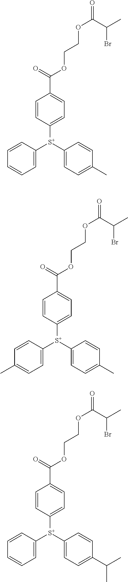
C1=CC([S+](C2=CC=C(C)C=C2)C2=CC=CC=C2)=CC=C1C(OCCOC(C(Br)C)=O)=O.C1=CC([S+](C2=CC=C(C)C=C2)C2=CC=C(C)C=C2)=CC=C1C(OCCOC(C(Br)C)=O)=O.C1=CC([S+](C2=CC=C(C(C)C)C=C2)C2=CC=CC=C2)=CC=C1C(OCCOC(C(Br)C)=O)=O
